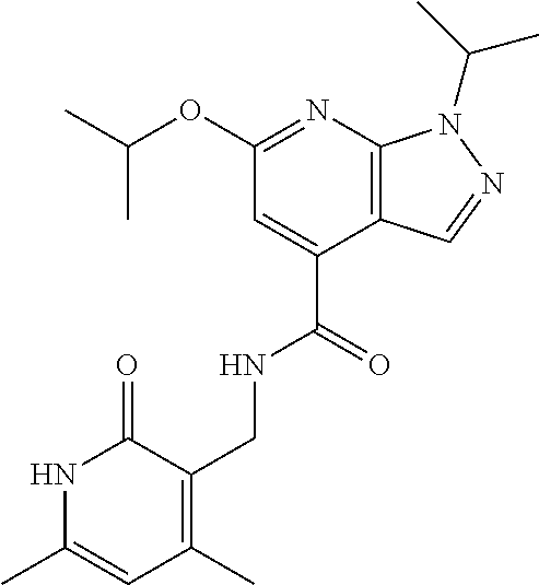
CC(OC1=NC2=C(C(C(=O)NCC3=C(C)C=C(C)NC3=O)=C1)C=NN2C(C)C)C
